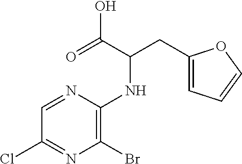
C1(Br)=C(NC(CC2=CC=CO2)C(=O)O)N=CC(Cl)=N1
